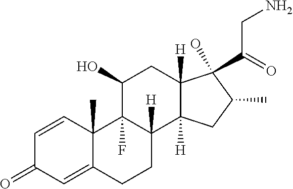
C1=CC2(C)C(=CC1=O)CCC1([H])C2(F)C(O)CC2([H])C1([H])CC(C)C2(C(=O)CN)O
